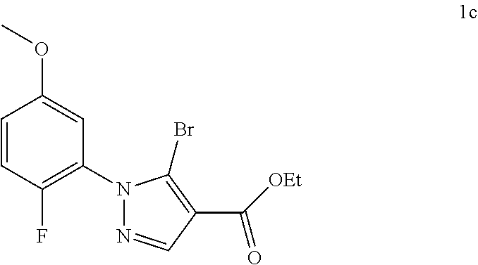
C1(N2N=CC(C([OEt])=O)=C2Br)=C(F)C=CC(OC)=C1
